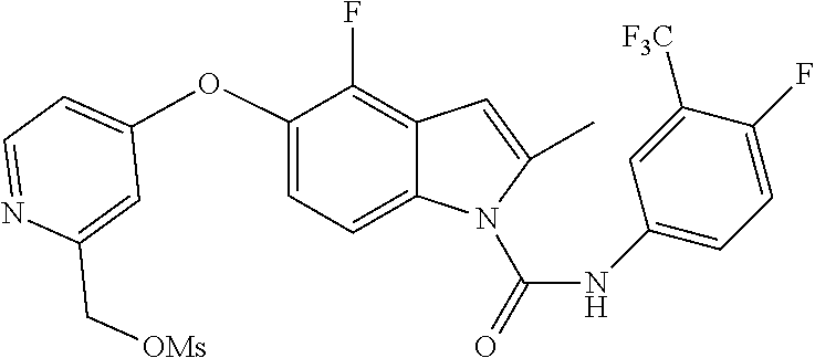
C1=C(C[OMs])N=CC=C1OC1=CC=C2C(=C1F)C=C(C)N2C(=O)NC1=CC=C(F)C([F3C])=C1
